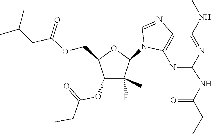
C(C(OCC1C(OC(CC)=O)C(C)(F)C(N2C3=C(C(NC)=NC(NC(=O)CC)=N3)N=C2)O1)=O)C(C)C
